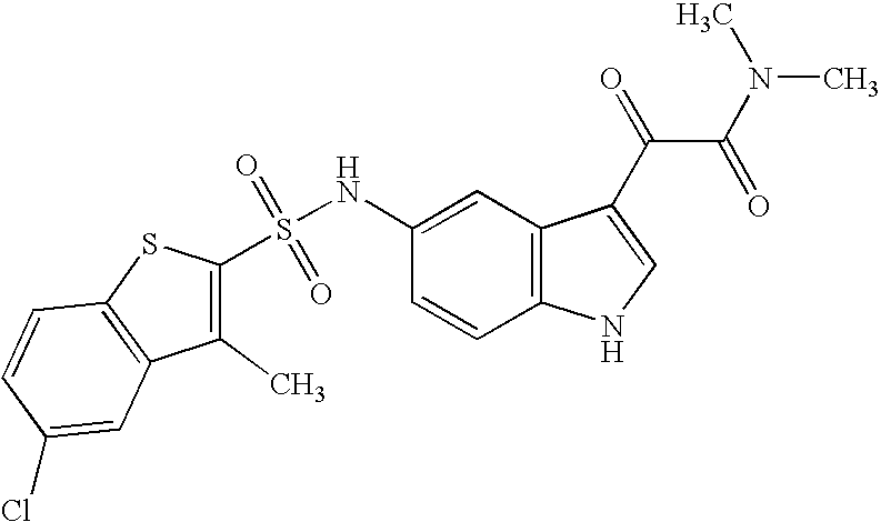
C1(C)=C(S(NC2=CC3=C(C=C2)NC=C3C(=O)C(N(C)C)=O)(=O)=O)SC2=C1C=C(Cl)C=C2
